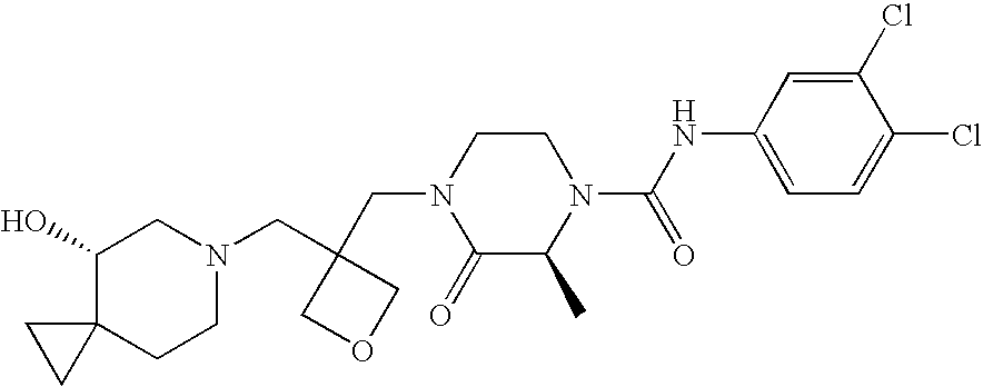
C1(O)C2(CCN(CC3(CN4C(=O)C(C)N(C(NC5=CC=C(Cl)C(Cl)=C5)=O)CC4)COC3)C1)CC2
